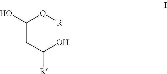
C(CC(O)[R])([Q][R])O
